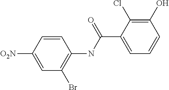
C1=C([O2N])C=CC(NC(C2=CC=CC(O)=C2Cl)=O)=C1Br
